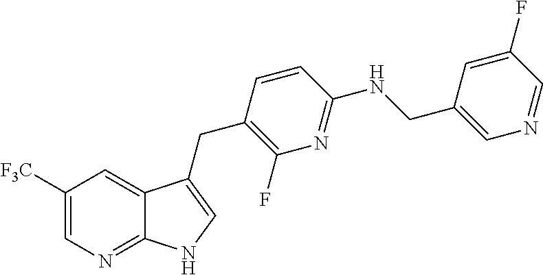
C1([F3C])=CN=C2C(=C1)C(CC1=C(F)N=C(NCC3=CN=CC(F)=C3)C=C1)=CN2
